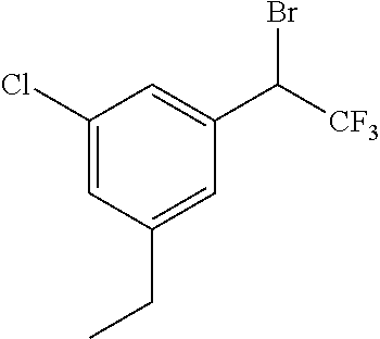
C1(Cl)=CC(CC)=CC(C([CF3])Br)=C1
